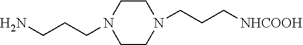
C1N(CCCN)CCN(CCC[NHCOOH])C1
